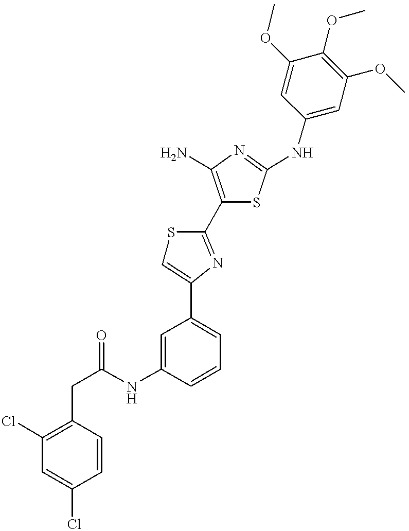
C(C(NC1=CC(C2=CSC(C3=C(N)N=C(NC4=CC(OC)=C(OC)C(OC)=C4)S3)=N2)=CC=C1)=O)C1=C(Cl)C=C(Cl)C=C1
